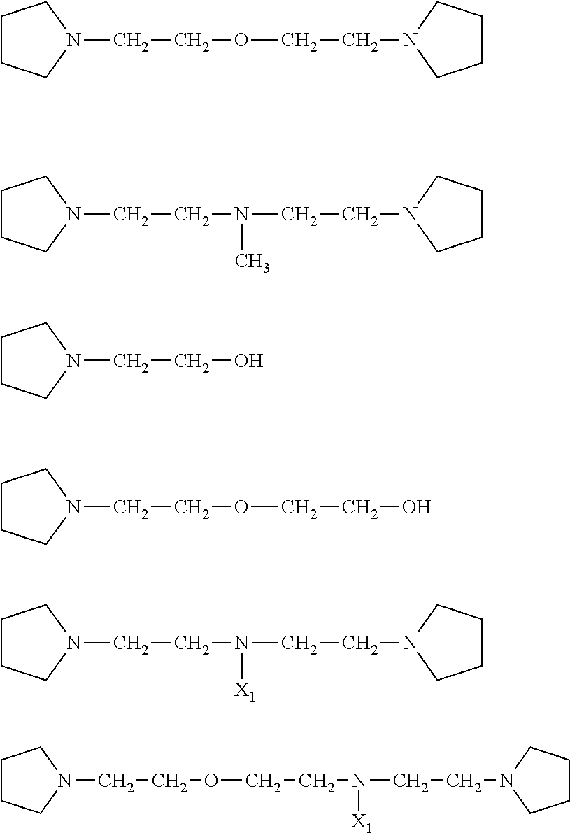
C1CCN(CCO)C1.C1CCN(CCOCCO)C1.C1CCN(CCN(CCN2CCCC2)[X1])C1.C1CCN(CCOCCN([X1])CCN2CCCC2)C1.C1CCN(CCN(CCN2CCCC2)C)C1.C1CCN(CCOCCN2CCCC2)C1
